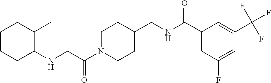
C1N(C(CNC2C(C)CCCC2)=O)CCC(CNC(C2=CC(F)=CC(C(F)(F)F)=C2)=O)C1
